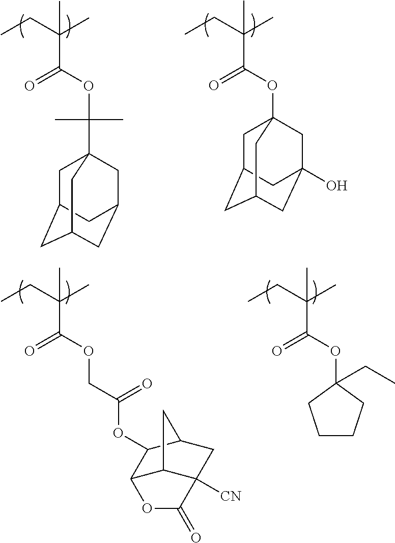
CCC(C)(C(OC12CC3CC(CC(O)(C1)C3)C2)=O)C.CCC(C)(C(OC(C12CC3CC(CC(C3)C1)C2)(C)C)=O)C.CCC(C)(C(OCC(OC1C2C3C([CN])(CC1C3)C(=O)O2)=O)=O)C.CCC(C)(C(OC1(CC)CCCC1)=O)C
